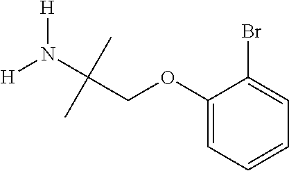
[H]N([H])C(COC1=CC=CC=C1Br)(C)C
